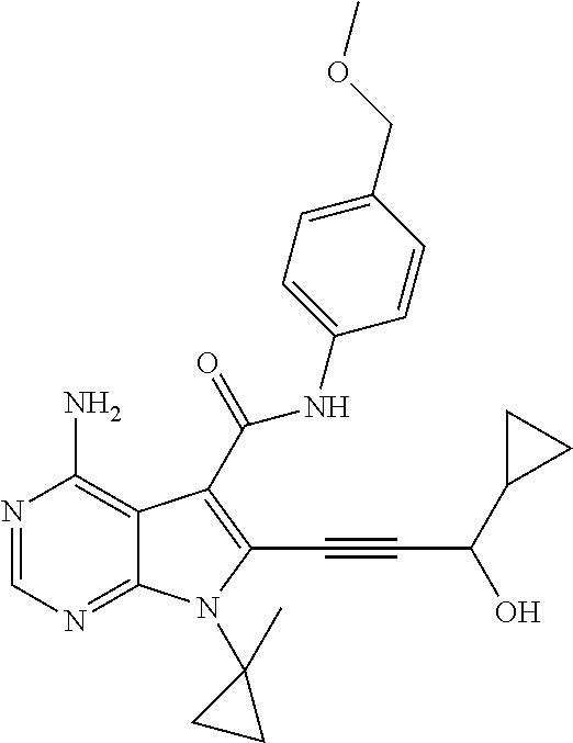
N1=CN=C2C(=C1N)C(C(NC1=CC=C(COC)C=C1)=O)=C(C#CC(C1CC1)O)N2C1(C)CC1
